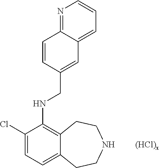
ClC1=CC=C2C(=C1NCC1=CC3=CC=CN=C3C=C1)CCNCC2.[(HCl)x]
